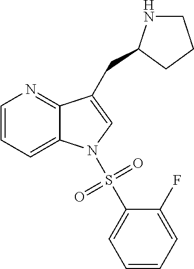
C1=CC=C2C(=N1)C(CC1NCCC1)=CN2S(=O)(=O)C1=CC=CC=C1F
